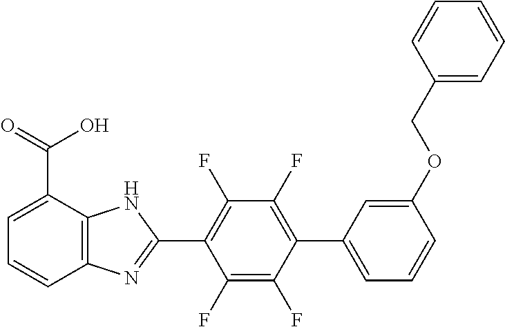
C1(F)=C(F)C(C2=CC=CC(OCC3=CC=CC=C3)=C2)=C(F)C(F)=C1C1=NC2=C(N1)C(C(=O)O)=CC=C2
